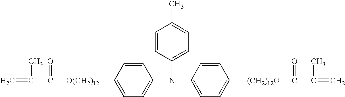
C=C(C)C(=O)[O(CH2)12]C1=CC=C(N(C2=CC=C([(CH2)12O]C(C(C)=C)=O)C=C2)C2=CC=C(C)C=C2)C=C1
